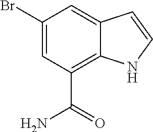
C1(Br)=CC(C(N)=O)=C2C(=C1)C=CN2
